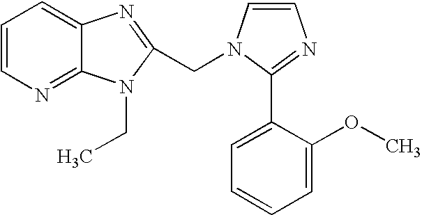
C1=CN=C2C(=C1)N=C(CN1C=CN=C1C1=CC=CC=C1OC)N2CC
